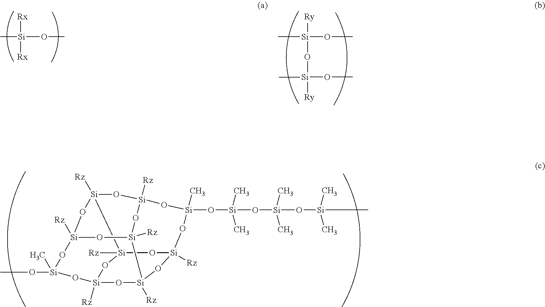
[Rx][Si](C)(OC)[Rx].[Ry][Si](C)(OC)O[Si]([Ry])(OC)C.CO[Si]1(C)O[Si]2([Rz])O[Si]3([Rz])O[Si]4([Rz])O[Si](O[Si](O[Si](O[Si](C)(C)C)(C)C)(C)C)(C)O[Si]5([Rz])O[Si]([Rz])(O[Si]([Rz])(O1)O[Si]3([Rz])O5)[Si]([Rz])(O2)O4
